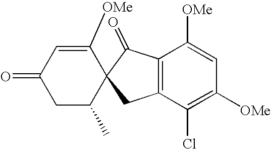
C12=C(C(Cl)=C([OMe])C=C1[OMe])CC1(C2=O)C([OMe])=CC(=O)CC1C
